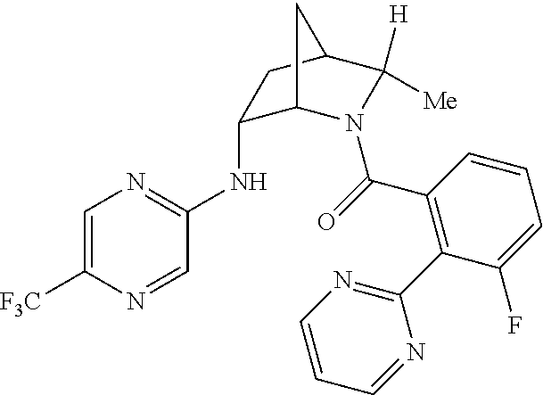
C1(NC2=NC=C([F3C])N=C2)C2N(C(=O)C3=C(C4=NC=CC=N4)C(F)=CC=C3)C([H])([Me])C(C1)C2
